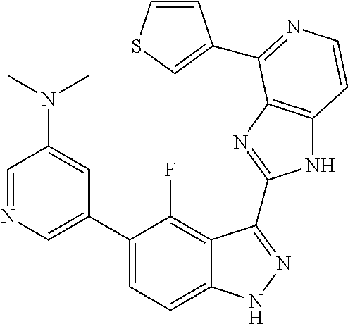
C1=C(C2=CC=C3C(=C2F)C(C2=NC4=C(N2)C=CN=C4C2=CSC=C2)=NN3)C=C(N(C)C)C=N1
